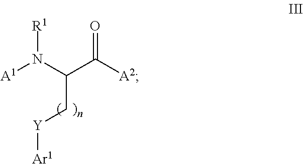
[A1]N(C(C([A2])=O)C[Y][Ar1])[R1]
